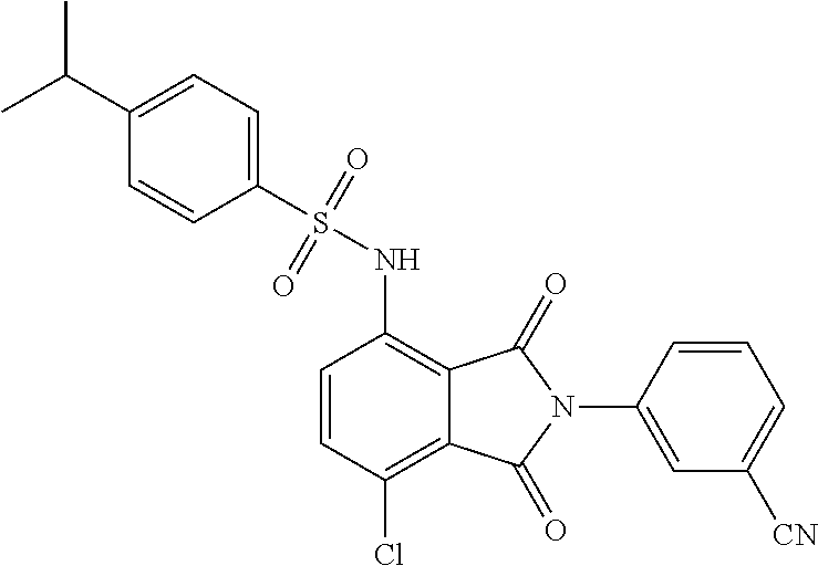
C1(C(C)C)=CC=C(S(=O)(=O)NC2=C3C(=C(Cl)C=C2)C(=O)N(C2=CC([CN])=CC=C2)C3=O)C=C1
